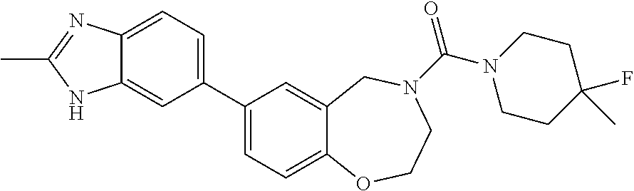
C1(C2=CC=C3C(=C2)NC(C)=N3)=CC=C2C(=C1)CN(C(N1CCC(F)(C)CC1)=O)CCO2
